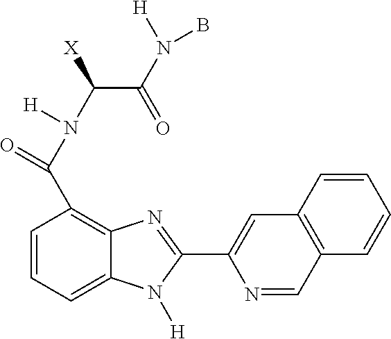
C1=CC=C2C(=C1C(=O)N([H])C(C(N([H])B)=O)[X])N=C(C1=CC3=C(C=N1)C=CC=C3)N2[H]
